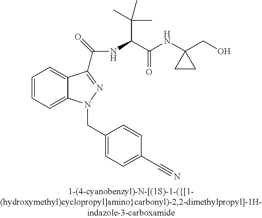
C1=CC=C2C(=C1)C(C(=O)NC(C(NC1(CO)CC1)=O)C(C)(C)C)=NN2CC1=CC=C(C#N)C=C1
